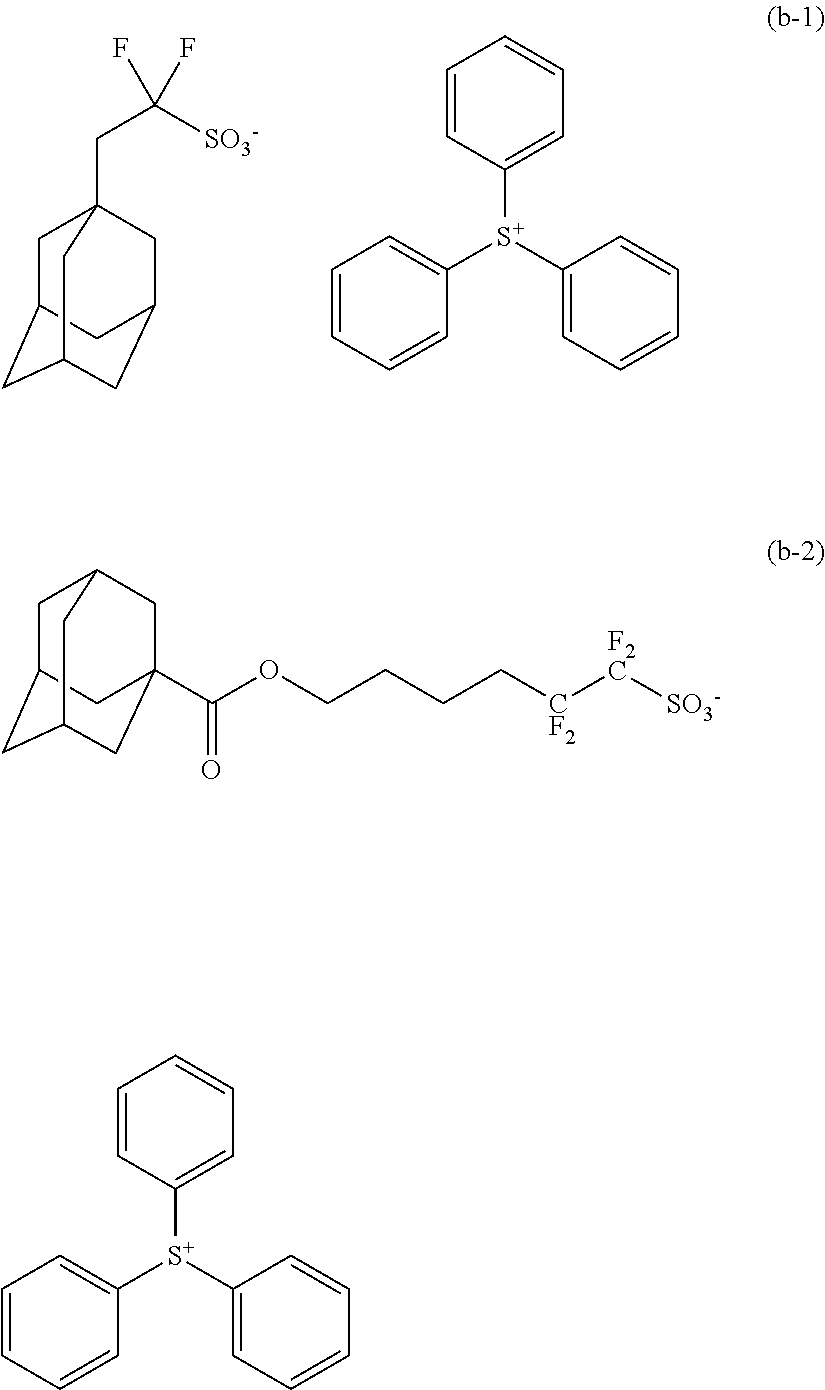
C1C2CC3CC(CC1(CC([SO3-])(F)F)C3)C2.C1([S+](C2=CC=CC=C2)C2=CC=CC=C2)=CC=CC=C1.C1C2CC3CC(C(=O)OCCCC[CF2][F2C][SO3-])(CC1C3)C2.C1([S+](C2=CC=CC=C2)C2=CC=CC=C2)=CC=CC=C1
